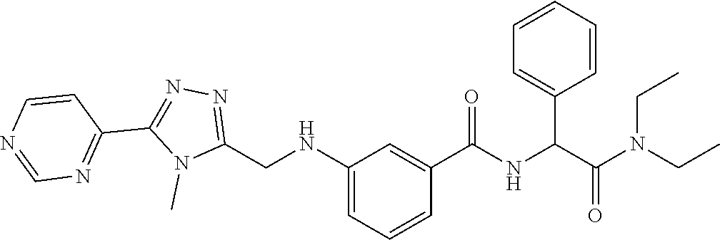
C(C(=O)N(CC)CC)(NC(C1=CC(NCC2=NN=C(C3=NC=NC=C3)N2C)=CC=C1)=O)C1=CC=CC=C1
